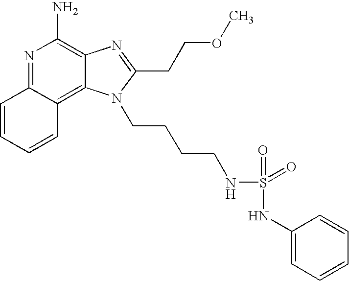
N1=C2C(=C3C(=C1N)N=C(CCOC)N3CCCCNS(=O)(=O)NC1=CC=CC=C1)C=CC=C2
